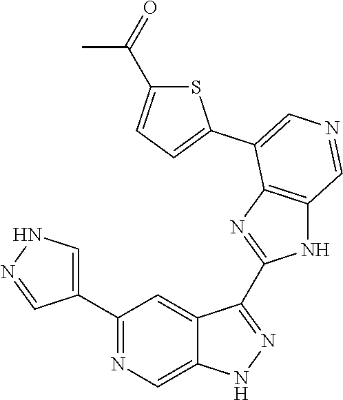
C1(C2=CNN=C2)=NC=C2C(=C1)C(C1=NC3=C(N1)C=NC=C3C1=CC=C(C(=O)C)S1)=NN2
